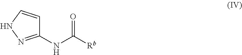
C1(NC([Rb])=O)=NNC=C1
